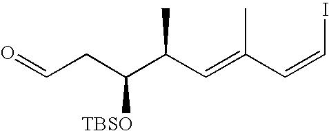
O=CCC([TBSO])C(C=C(C)C=CI)C
